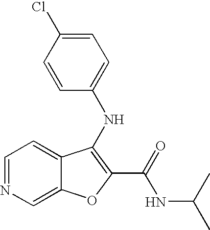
N(C1=C(C(=O)NC(C)C)OC2=CN=CC=C21)C1=CC=C(Cl)C=C1
